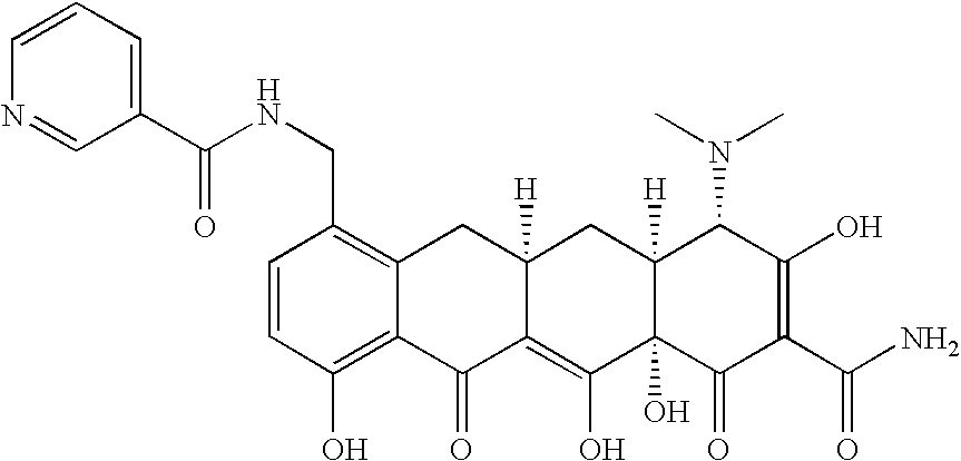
C1=CC(CNC(C2=CC=CN=C2)=O)=C2C(=C1O)C(=O)C1=C(O)C3(O)C([H])(CC1([H])C2)C(N(C)C)C(O)=C(C(N)=O)C3=O
